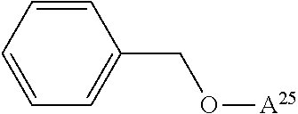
O([A25])CC1=CC=CC=C1
